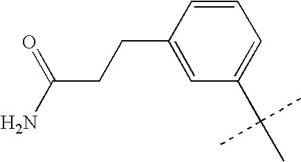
C1=CC(CCC(N)=O)=CC(C(C)(C)C)=C1
